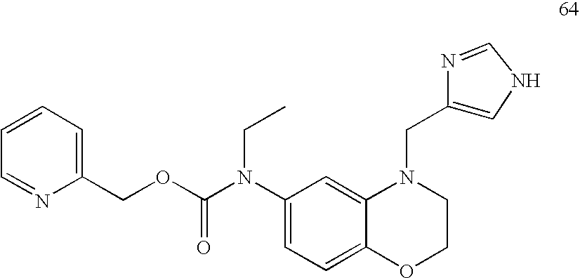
C1=C(N(C(OCC2=CC=CC=N2)=O)CC)C=C2C(=C1)OCCN2CC1=CNC=N1
